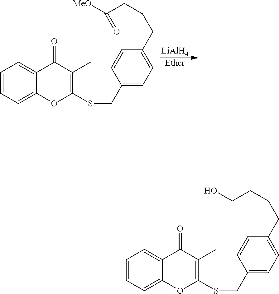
[LiAlH4].[Ether].C1=CC=C2C(=C1)C(=O)C(C)=C(SCC1=CC=C(CCCC(=O)[MeO])C=C1)O2.C1=CC=C2C(=C1)C(=O)C(C)=C(SCC1=CC=C(CCCCO)C=C1)O2
